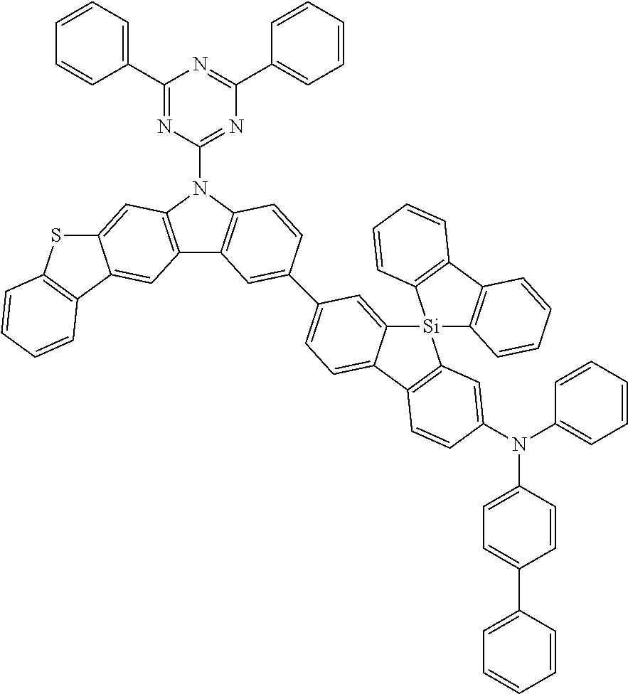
C1(C2=CC=CC=C2)=NC(N2C3=C(C4=C2C=C2C(=C4)C4=C(S2)C=CC=C4)C=C(C2=CC=C4C(=C2)[Si]2(C5=C(C6=C2C=CC=C6)C=CC=C5)C2=C4C=CC(N(C4=CC=CC=C4)C4=CC=C(C5=CC=CC=C5)C=C4)=C2)C=C3)=NC(C2=CC=CC=C2)=N1
